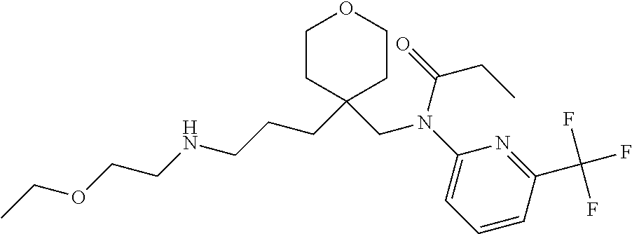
C1CC(CCCNCCOCC)(CN(C(=O)CC)C2=CC=CC(C(F)(F)F)=N2)CCO1
